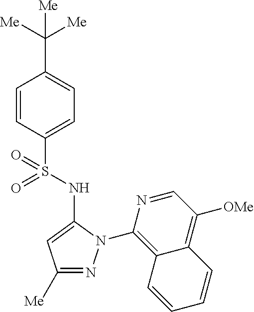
C1(C([Me])([Me])[Me])=CC=C(S(=O)(=O)NC2=CC([Me])=NN2C2=C3C(=C([OMe])C=N2)C=CC=C3)C=C1
